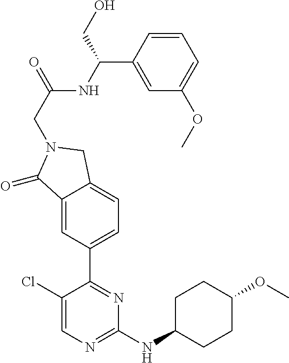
C1(Cl)=CN=C(NC2CCC(OC)CC2)N=C1C1=CC=C2C(=C1)C(=O)N(CC(=O)NC(C1=CC(OC)=CC=C1)CO)C2
